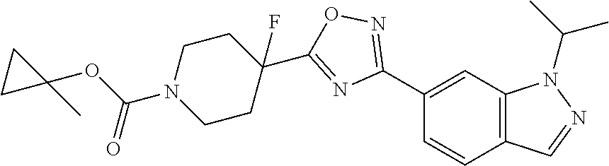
C1(C2=NOC(C3(F)CCN(C(OC4(C)CC4)=O)CC3)=N2)=CC2=C(C=C1)C=NN2C(C)C
